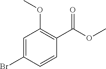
C1=C(Br)C=CC(C(OC)=O)=C1OC
